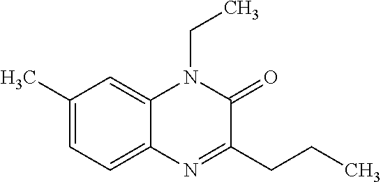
C1(C)=CC=C2C(=C1)N(CC)C(=O)C(CCC)=N2
